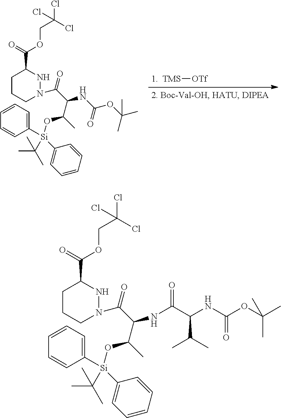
[TMS][OTf].N1(C(C(NC(OC(C)(C)C)=O)C(C)O[Si](C2=CC=CC=C2)(C(C)(C)C)C2=CC=CC=C2)=O)NC(C(=O)OCC(Cl)(Cl)Cl)CCC1.N1(C(C(NC(C(C(C)C)NC(=O)OC(C)(C)C)=O)C(C)O[Si](C2=CC=CC=C2)(C(C)(C)C)C2=CC=CC=C2)=O)NC(C(=O)OCC(Cl)(Cl)Cl)CCC1
